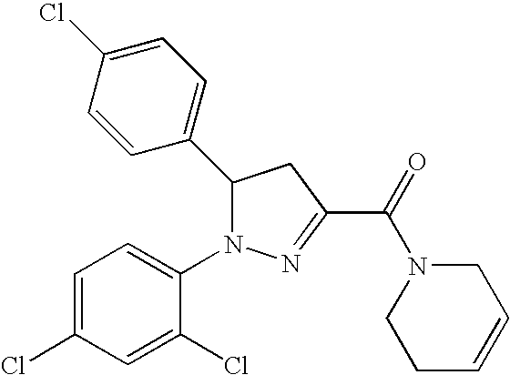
C1(C2N(C3=CC=C(Cl)C=C3Cl)N=C(C(=O)N3CCC=CC3)C2)=CC=C(Cl)C=C1
